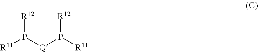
[R11]P([Q]P([R11])[R12])[R12]
